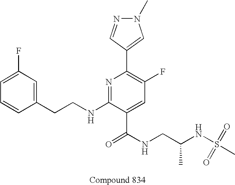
C1=CC(CCNC2=NC(C3=CN(C)N=C3)=C(F)C=C2C(NCC(NS(=O)(C)=O)C)=O)=CC(F)=C1
